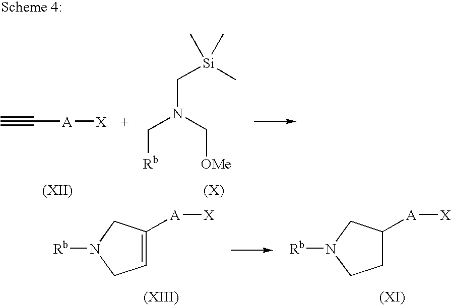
C([A][X])#C.C([Rb])N(C[OMe])C[Si](C)(C)C.C1=C([A][X])CN([Rb])C1.C1C([A][X])CN([Rb])C1
